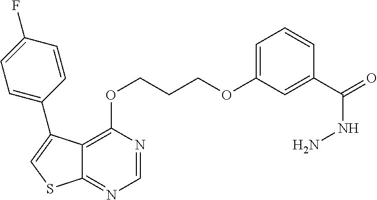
C12=C(OCCCOC3=CC=CC(C(NN)=O)=C3)N=CN=C1SC=C2C1=CC=C(F)C=C1
